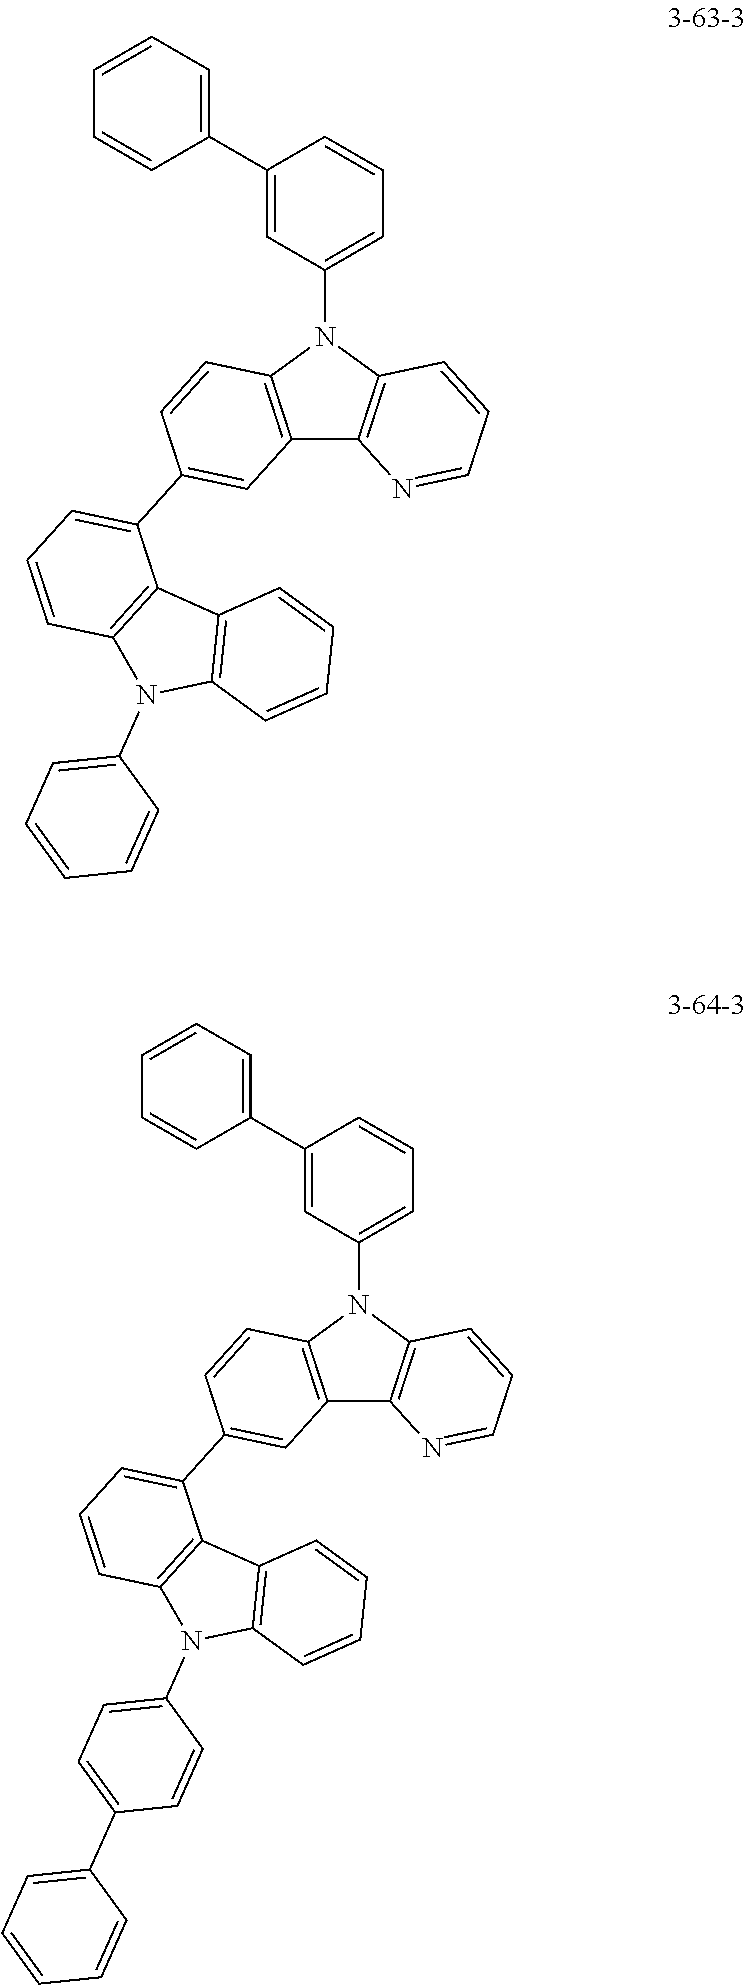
C12=C(N(C3=CC=CC(C4=CC=CC=C4)=C3)C3=C1N=CC=C3)C=CC(C1=CC=CC3=C1C1=C(N3C3=CC=CC=C3)C=CC=C1)=C2.C12=C(N(C3=CC=CC(C4=CC=CC=C4)=C3)C3=C1N=CC=C3)C=CC(C1=CC=CC3=C1C1=C(N3C3=CC=C(C4=CC=CC=C4)C=C3)C=CC=C1)=C2
